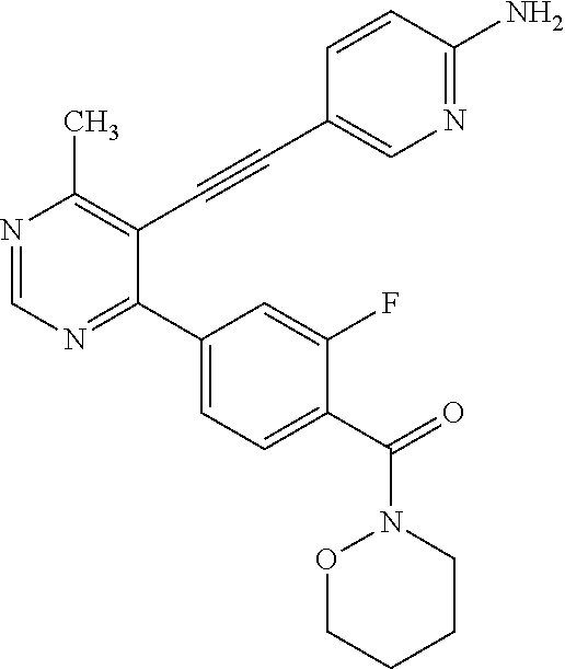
N1=CN=C(C2=CC=C(C(N3OCCCC3)=O)C(F)=C2)C(C#CC2=CN=C(N)C=C2)=C1C
